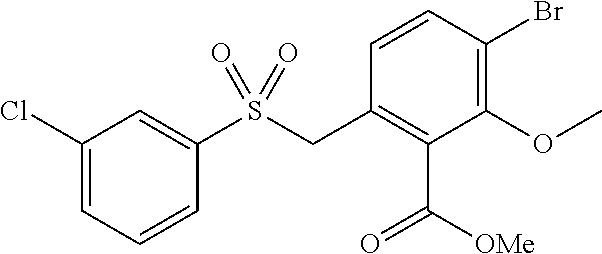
C1=CC(Br)=C(OC)C(C([OMe])=O)=C1CS(C1=CC(Cl)=CC=C1)(=O)=O
